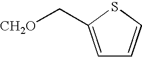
C1=C(C[CH2O])SC=C1
